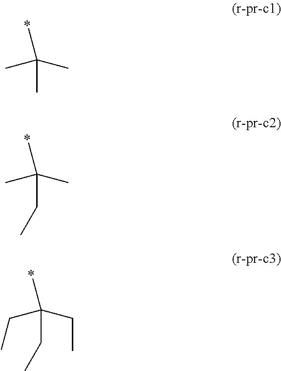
C(C)(C)(C)C.C(C)(C)(C)CC.C(CC)(CC)(C)CC
